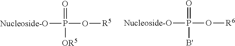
P([Nucleoside-O])(O[R5])(=O)[OR5].P([Nucleoside-O])(O[R6])(=O)[B']
